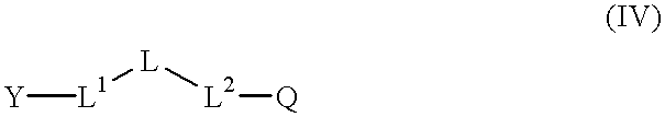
[Y][L1][L][L2][Q]
